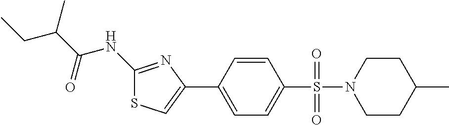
C1(NC(C(CC)C)=O)=NC(C2=CC=C(S(=O)(=O)N3CCC(C)CC3)C=C2)=CS1
